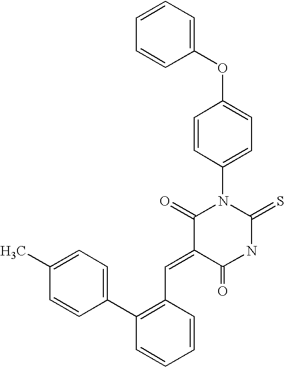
C1=CC=CC(OC2=CC=C(N3C(=O)C(=CC4=C(C5=CC=C(C)C=C5)C=CC=C4)C(=O)NC3=S)C=C2)=C1
